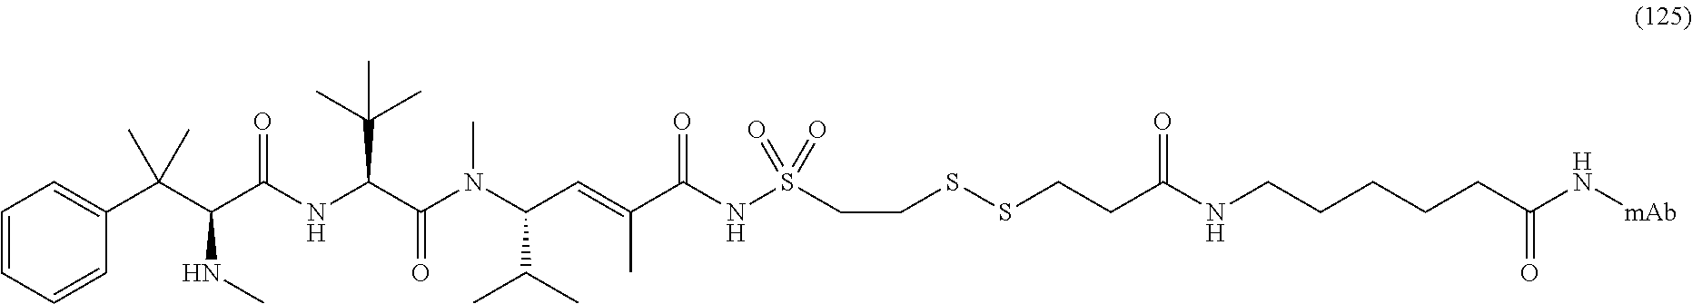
C1=CC=CC(C(C(C(NC(C(N(C(C=C(C(NS(=O)(=O)CCSSCCC(=O)NCCCCCC(N[mAb])=O)=O)C)C(C)C)C)=O)C(C)(C)C)=O)NC)(C)C)=C1
